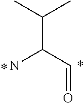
C(C(C=O)N)(C)C
